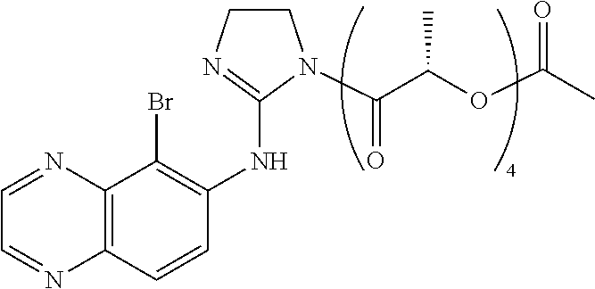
C1=NC2=C(N=C1)C=CC(NC1=NCCN1C(C(OC(C)=O)C)=O)=C2Br
